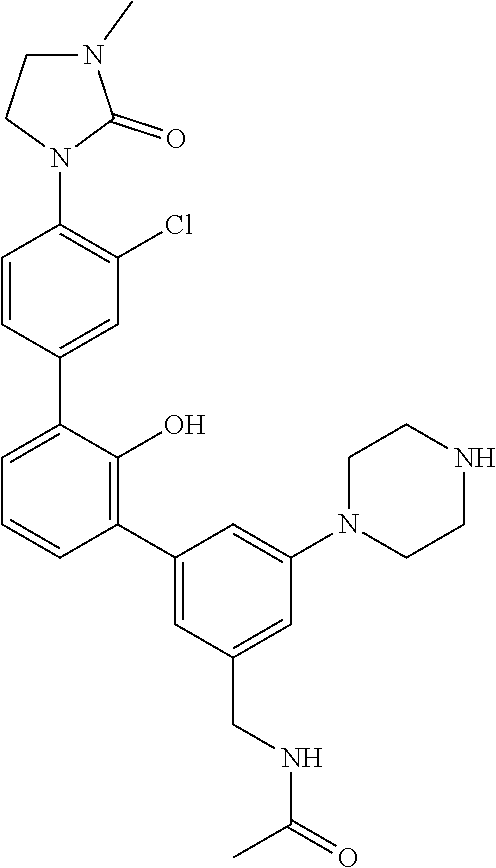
C1=C(C2=CC(Cl)=C(N3C(=O)N(C)CC3)C=C2)C(O)=C(C2=CC(CNC(=O)C)=CC(N3CCNCC3)=C2)C=C1
